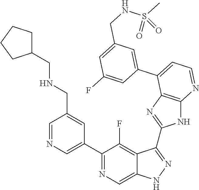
C1=NC=C(C2=NC=C3C(=C2F)C(C2=NC4=C(N2)N=CC=C4C2=CC(CNS(C)(=O)=O)=CC(F)=C2)=NN3)C=C1CNCC1CCCC1
